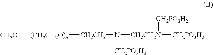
[(CH2CH2O)n]([CH2CH2]N([CH2CH2N]([CH2PO3H2])[CH2PO3H2])[CH2PO3H2])[CH3O]
